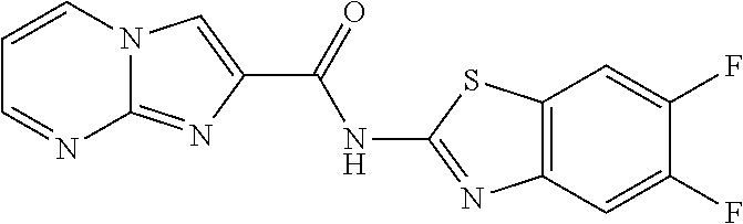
C1=CN2C(=NC(C(=O)NC3=NC4=C(S3)C=C(F)C(F)=C4)=C2)N=C1
